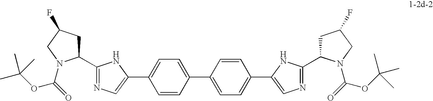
C1(C2=NC=C(C3=CC=C(C4=CC=C(C5=CN=C(C6CC(F)CN6C(=O)OC(C)(C)C)N5)C=C4)C=C3)N2)CC(F)CN1C(=O)OC(C)(C)C
